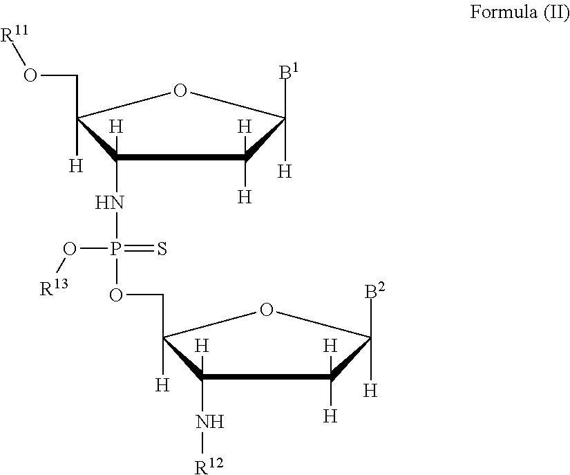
C1(NP(O[R13])(=S)OCC2([H])C(N[R12])([H])C([H])([H])C([H])([B2])O2)([H])C([H])(CO[R11])OC([H])([B1])C1([H])[H]
